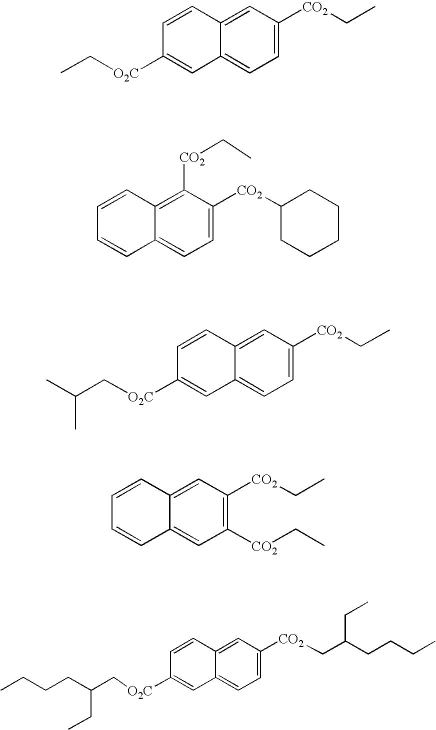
C12=CC([CO2]CC)=CC=C1C=C([O2C]CC)C=C2.C12=C([CO2]CC)C([CO2]C3CCCCC3)=CC=C1C=CC=C2.C12=CC([CO2]CC)=CC=C1C=C([O2C]CC(C)C)C=C2.C12=CC([CO2]CC)=C([CO2]CC)C=C1C=CC=C2.C12=CC([CO2]CC(CCCC)CC)=CC=C1C=C([O2C]CC(CCCC)CC)C=C2
